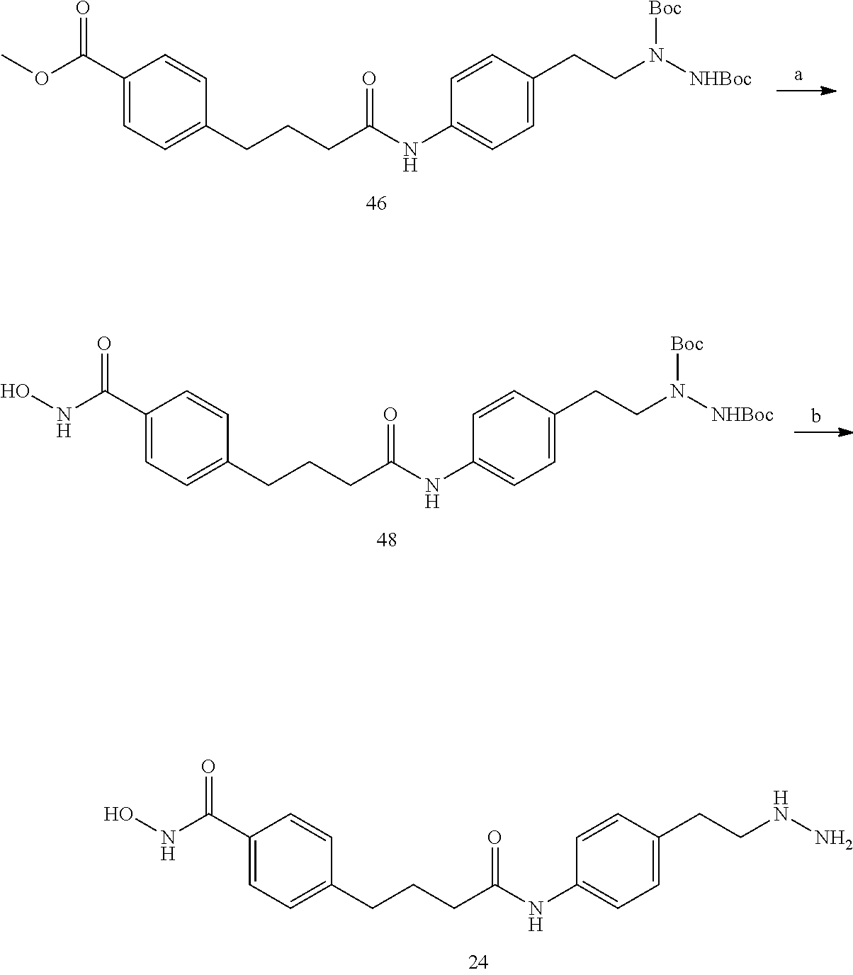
C1(C(NO)=O)=CC=C(CCCC(NC2=CC=C(CCNN)C=C2)=O)C=C1.C1(C(OC)=O)=CC=C(CCCC(NC2=CC=C(CCN([Boc])[NHBoc])C=C2)=O)C=C1.C1(C(NO)=O)=CC=C(CCCC(NC2=CC=C(CCN([Boc])[NHBoc])C=C2)=O)C=C1
